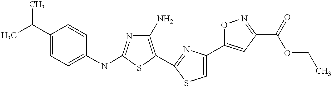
C1(N)=C(C2=NC(C3=CC(C(OCC)=O)=NO3)=CS2)SC(NC2=CC=C(C(C)C)C=C2)=N1
